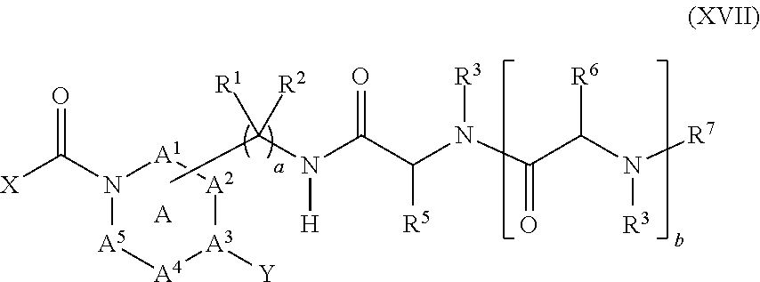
N(C(C(N(C(C(N([R7])[R3])[R6])=O)[R3])[R5])=O)([H])C([R1])([R2])C.N1(C([X])=O)[A5][A4][A3]([Y])[A2][A1]1.[A]
